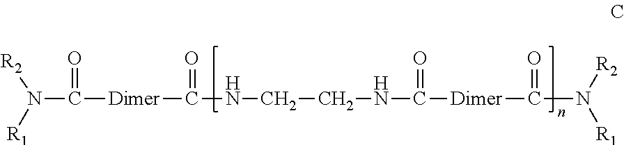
N(C([Dimer]C(=O)NCCNC(=O)[Dimer]C(=O)N([R2])[R1])=O)([R1])[R2]
